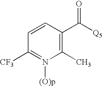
C1=CC(C([Q5])=O)=C(C)N([(O)p])=C1[CF3]
